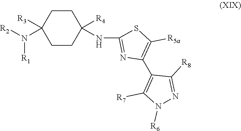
C1CC([R4])(NC2=NC(C3=C([R7])N([R6])N=C3[R8])=C([R5a])S2)CCC1([R3])N([R2])[R1]
